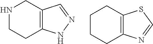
N1CCC2=C(C1)C=NN2.C1CCC2=C(C1)SC=N2
